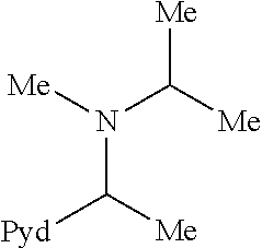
C(N([Me])C([Me])[Me])([Me])[Pyd]
